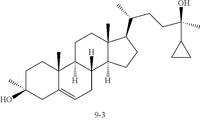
C1C(O)(C)CC2=CCC3([H])C([H])(C2(C)C1)CCC1(C)C3([H])CCC1C(CCC(O)(C)C1CC1)C
